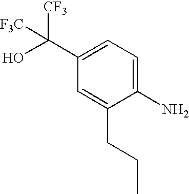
C1(C(O)([CF3])[F3C])=CC=C(N)C(CCC)=C1
